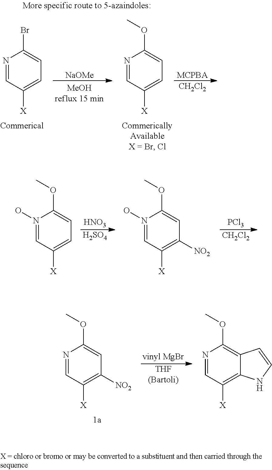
N1(O)=CC([X])=CC=C1OC.N1(O)=CC([X])=C([NO2])C=C1OC.[PCl3].[CH2Cl2].[HNO3].[H2SO4].[vinyl MgBr].[THF(Bartoli)].N1=CC([X])=C([NO2])C=C1OC.N1=CC([X])=C2C(=C1OC)C=CN2.N1=CC([X])=CC=C1Br.N1=CC([X])=CC=C1OC.[NaOMe].[MCPBA].[CH2Cl2]
